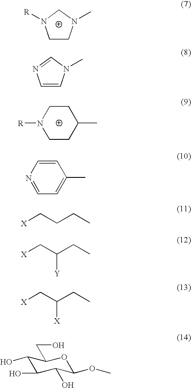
C1CN(C)CN1[R].C1=CN(C)C=N1.C1CC(C)CCN1[R].C1=C(C)C=CN=C1.[X]CCCC.[X]CC(CC)[Y].[X]CC(CC)[X].C1(O)C(O)C(O)C(OC)OC1CO
